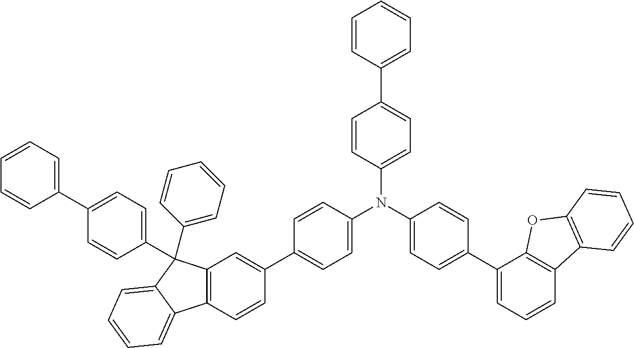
C1(C2=CC=C(C3(C4=CC=CC=C4)C4=C(C5=CC=CC=C35)C=CC(C3=CC=C(N(C5=CC=C(C6=CC=CC7=C6OC6=C7C=CC=C6)C=C5)C5=CC=C(C6=CC=CC=C6)C=C5)C=C3)=C4)C=C2)=CC=CC=C1
